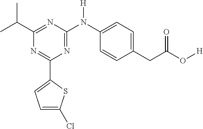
C1(C2=CC=C(Cl)S2)=NC(C(C)C)=NC(N(C2=CC=C(CC(O[H])=O)C=C2)[H])=N1
